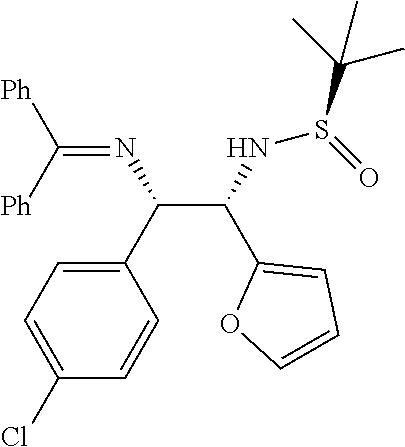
C(C(NS(C(C)(C)C)=O)C1=CC=CO1)(C1=CC=C(Cl)C=C1)N=C([Ph])[Ph]
